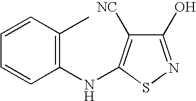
C1(O)=NSC(NC2=C(C)C=CC=C2)=C1[NC]
